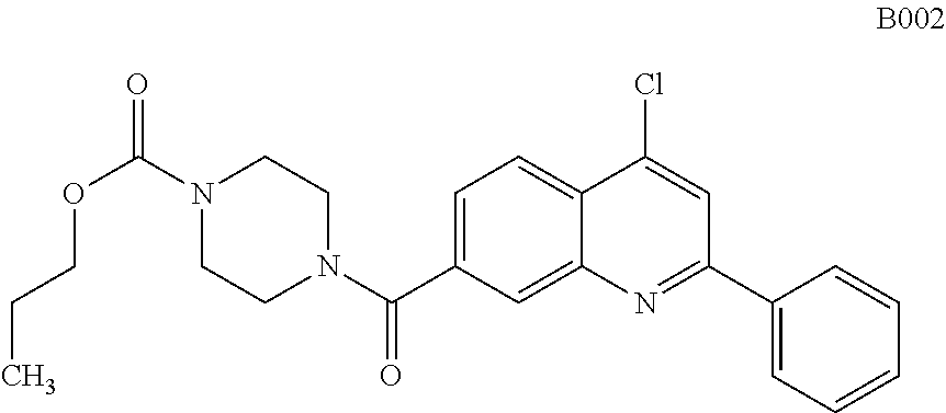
C1=C(C(N2CCN(C(=O)OCCC)CC2)=O)C=C2C(=C1)C(Cl)=CC(C1=CC=CC=C1)=N2
